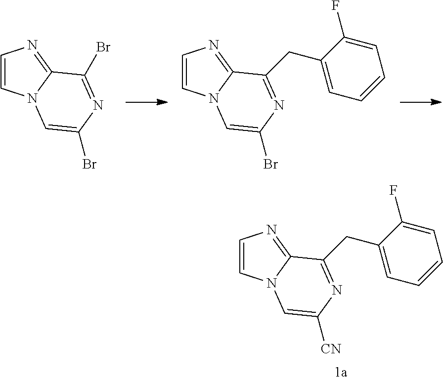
C1=CN2C(=N1)C(Br)=NC(Br)=C2.C1=CN2C(=N1)C(CC1=CC=CC=C1F)=NC(Br)=C2.C1=CN2C(=N1)C(CC1=CC=CC=C1F)=NC([CN])=C2
